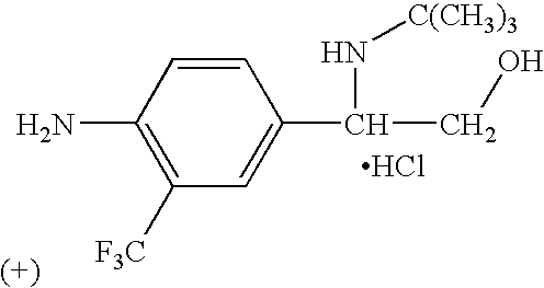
C1=CC(N)=C([F3C])C=C1C(CO)N[C(CH3)3].Cl
